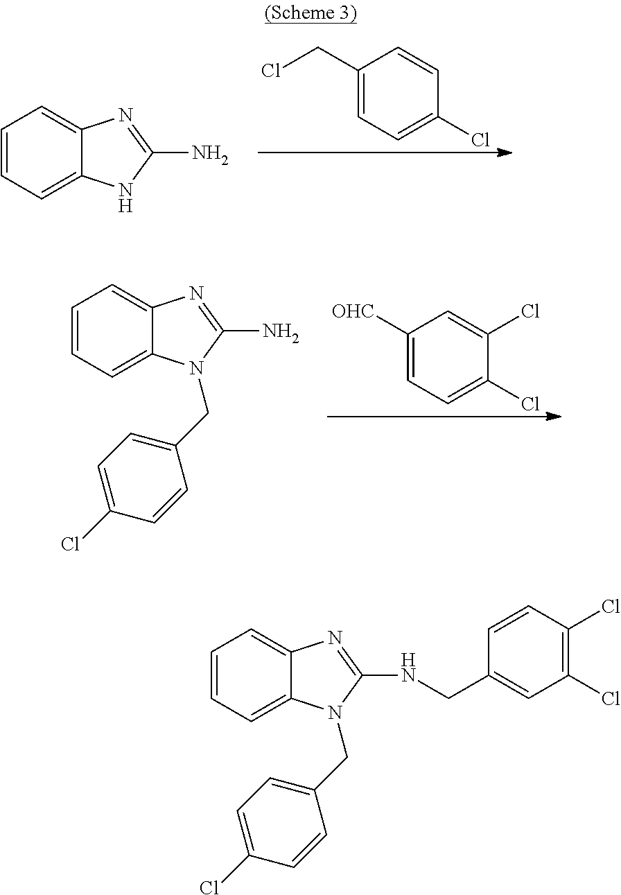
C1=CC=C2C(=C1)N=C(N)N2.C1(CCl)=CC=C(Cl)C=C1.C1([OHC])=CC=C(Cl)C(Cl)=C1.C1=CC=C2C(=C1)N=C(N)N2CC1=CC=C(Cl)C=C1.C1=CC=C2C(=C1)N=C(NCC1=CC(Cl)=C(Cl)C=C1)N2CC1=CC=C(Cl)C=C1
